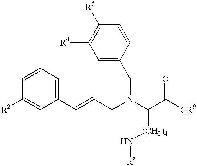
C(N(C(C([OR9])=O)[(CH2)4]N[Ra])CC1=CC([R4])=C([R5])C=C1)C=CC1=CC=CC([R2])=C1
